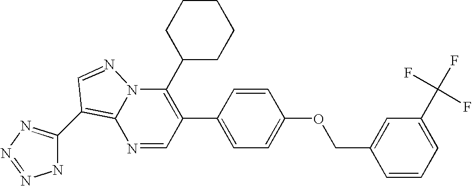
N1=CC(C2=CC=C(OCC3=CC(C(F)(F)F)=CC=C3)C=C2)=C(C2CCCCC2)N2C1=C(C1=NN=NN1)C=N2
